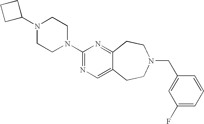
C1C(N2CCN(C3=NC=C4C(=N3)CCN(CC3=CC(F)=CC=C3)CC4)CC2)CC1
